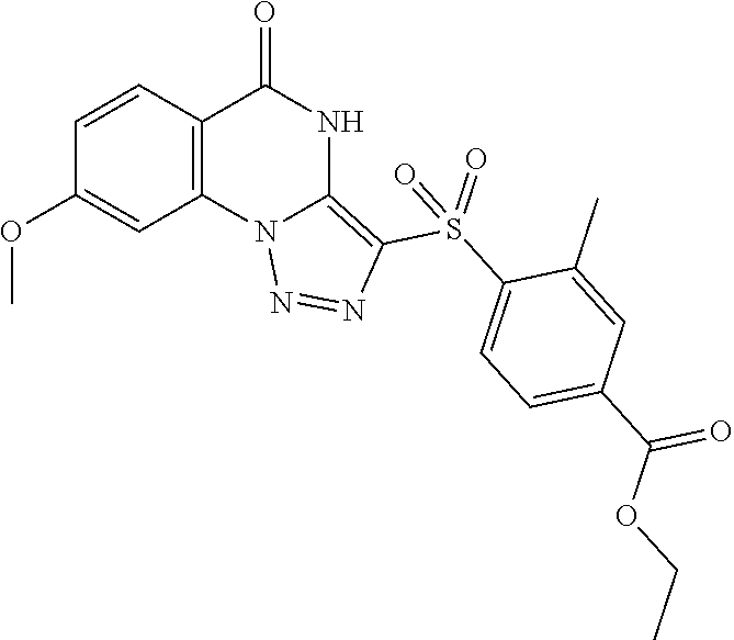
C1(OC)=CC2=C(C=C1)C(=O)NC1=C(S(C3=CC=C(C(OCC)=O)C=C3C)(=O)=O)N=NN21
